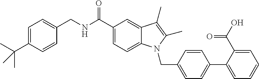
C1(CNC(C2=CC=C3C(=C2)C(C)=C(C)N3CC2=CC=C(C3=CC=CC=C3C(O)=O)C=C2)=O)=CC=C(C(C)(C)C)C=C1
